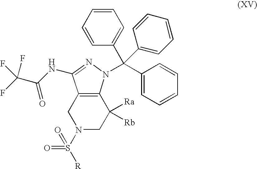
C12=C(N(C(C3=CC=CC=C3)(C3=CC=CC=C3)C3=CC=CC=C3)N=C1NC(C(F)(F)F)=O)C([Ra])([Rb])CN(S([R])(=O)=O)C2
